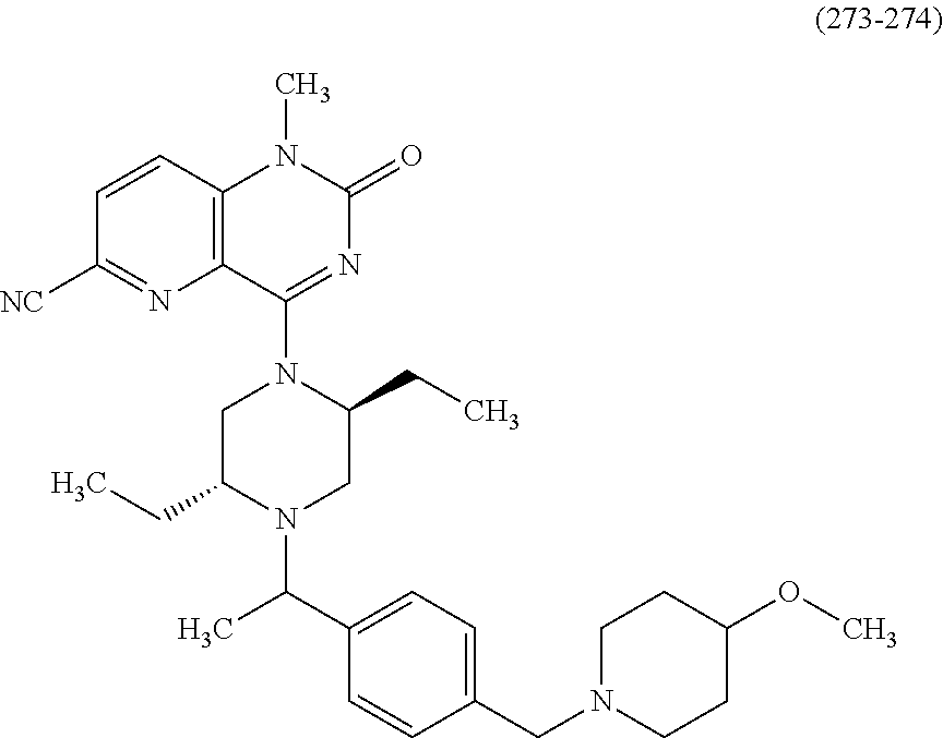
C1CN(CC2=CC=C(C(C)N3CC(CC)N(C4=NC(=O)N(C)C5=C4N=C([NC])C=C5)CC3CC)C=C2)CCC1OC
